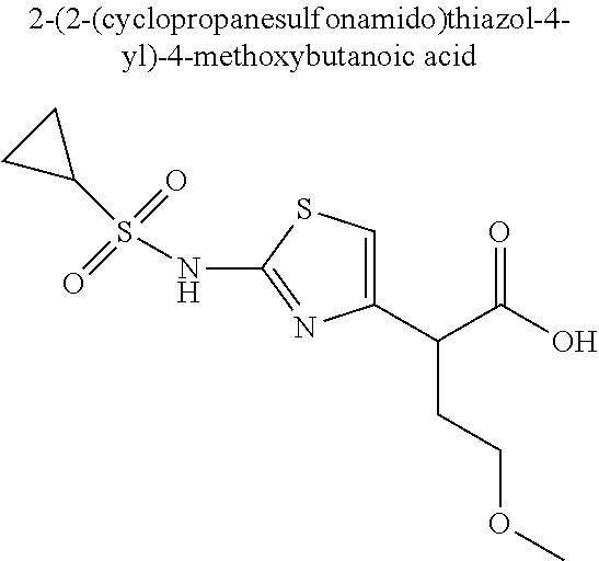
C1(C(C(O)=O)CCOC)=CSC(NS(=O)(=O)C2CC2)=N1
